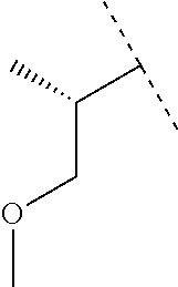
C(C(C)C(C)C)OC
